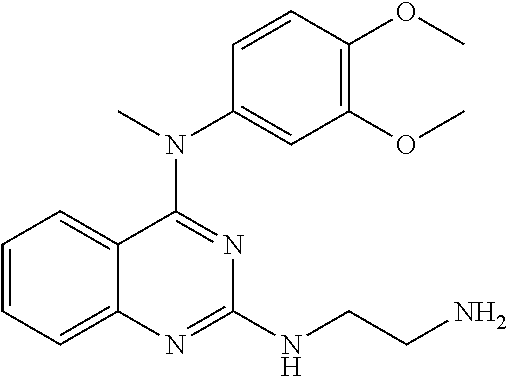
C12=CC=CC=C1N=C(NCCN)N=C2N(C)C1=CC(OC)=C(OC)C=C1
